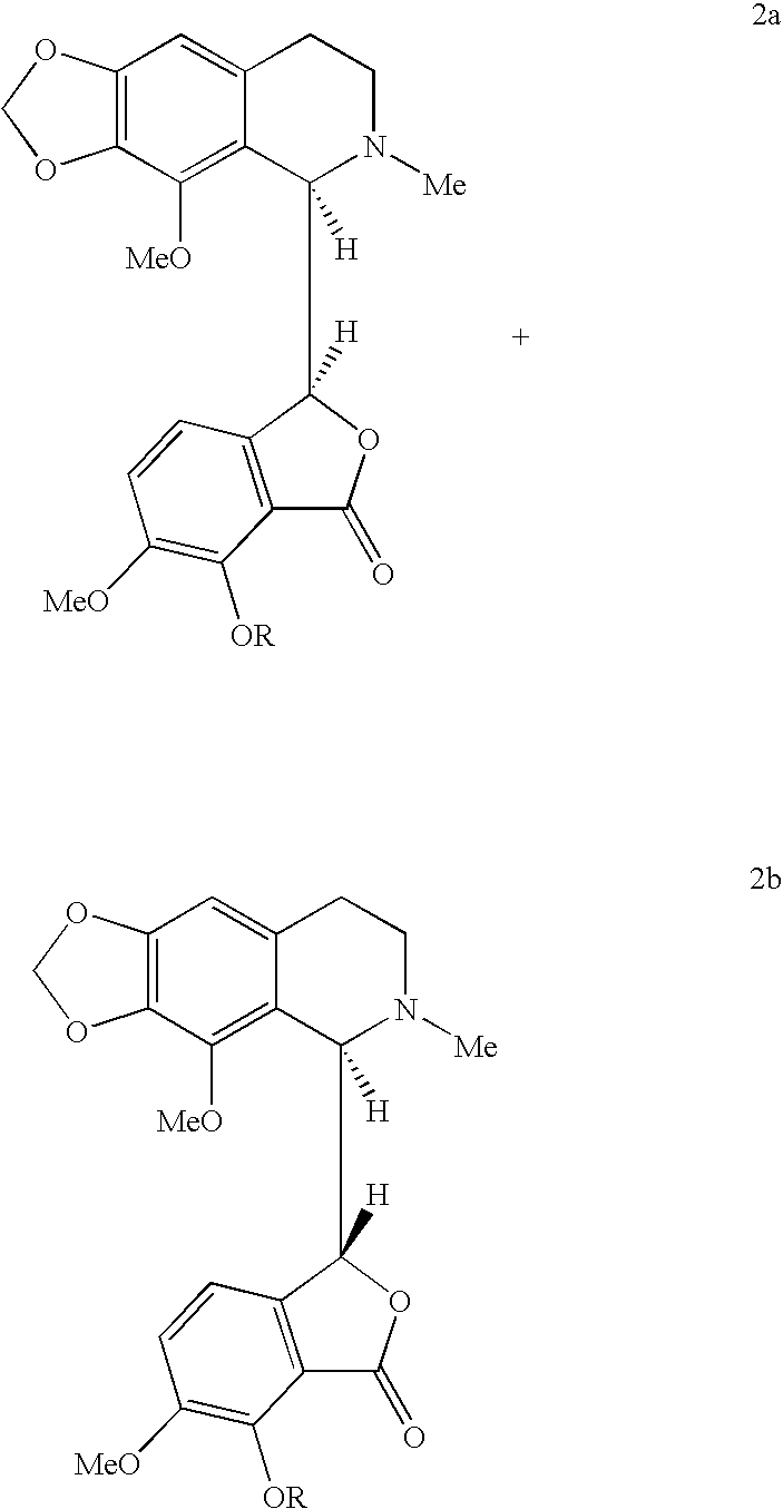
C1(=O)OC(C2([H])C3=C([MeO])C4=C(OCO4)C=C3CCN2[Me])([H])C2=C1C([OR])=C([MeO])C=C2.C1(=O)OC(C2([H])C3=C([MeO])C4=C(OCO4)C=C3CCN2[Me])([H])C2=C1C([OR])=C([MeO])C=C2
